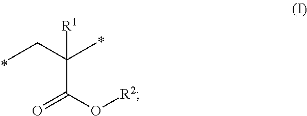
CCC(C)([R1])C(O[R2])=O
